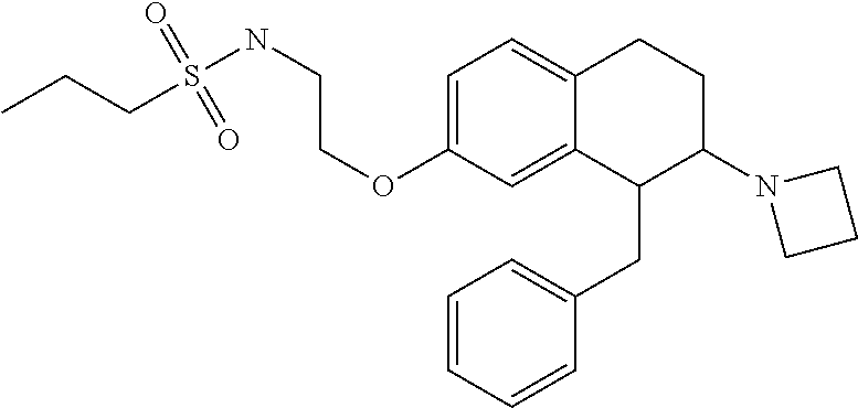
O(C1=CC=C2C(=C1)C(CC1=CC=CC=C1)C(N1CCC1)CC2)CCNS(CCC)(=O)=O
